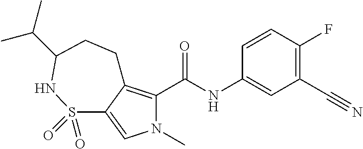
C1=CC(F)=C(C#N)C=C1NC(=O)C1=C2C(=CN1C)S(=O)(=O)NC(C(C)C)CC2
